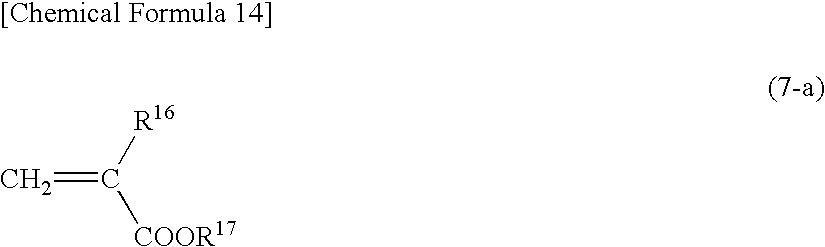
[R16]C([COOR17])=C
